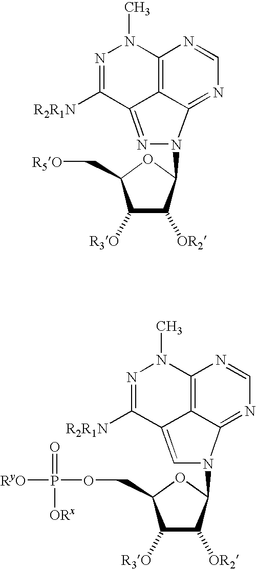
C12=C3C(=NC=N1)N(C1OC(C[R5O])C([R3O])C1[OR2])N=C3C([R2R1N])=NN2C.C12=C3C(=NC=N1)N(C1OC(COP([RyO])(=O)[ORx])C([R3O])C1[OR2])C=C3C([R2R1N])=NN2C
